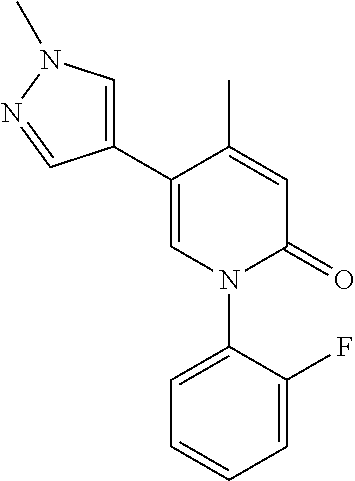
C1=C(C)C(C2=CN(C)N=C2)=CN(C2=CC=CC=C2F)C1=O
